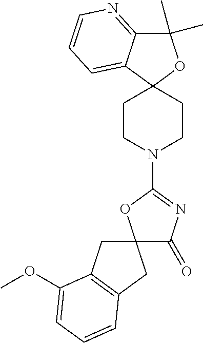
C1(C)(C)C2=NC=CC=C2C2(O1)CCN(C1=NC(=O)C3(O1)CC1=C(C3)C=CC=C1OC)CC2
